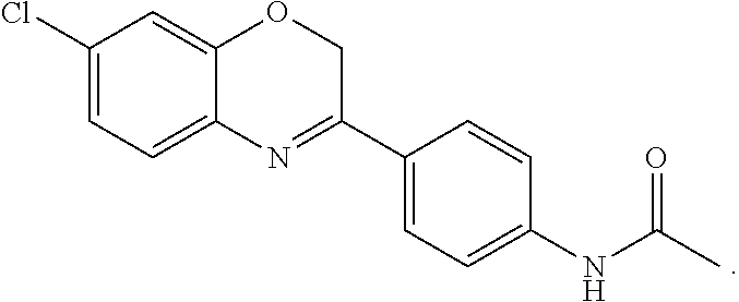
C1(Cl)=CC=C2C(=C1)OCC(C1=CC=C(NC(C)=O)C=C1)=N2
